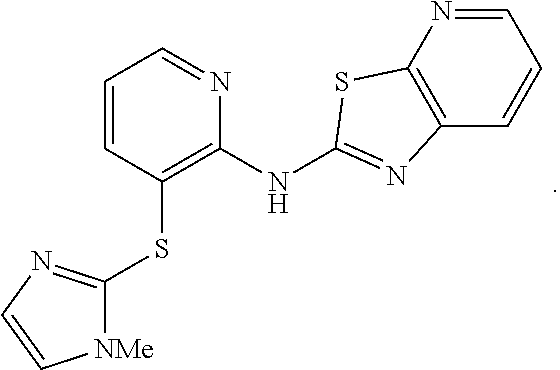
C1=CC(SC2=NC=C[NMe]2)=C(NC2=NC3=C(N=CC=C3)S2)N=C1
